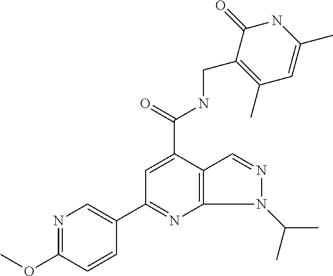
N1=C(OC)C=CC(C2=NC3=C(C(C(NCC4=C(C)C=C(C)NC4=O)=O)=C2)C=NN3C(C)C)=C1
